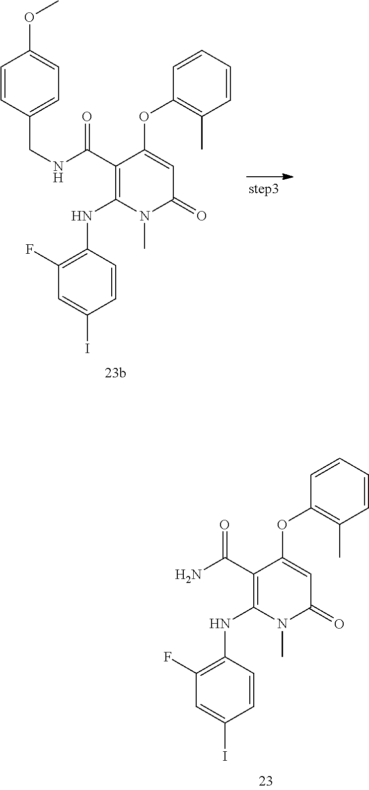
C1(C(NCC2=CC=C(OC)C=C2)=O)=C(NC2=C(F)C=C(I)C=C2)N(C)C(=O)C=C1OC1=C(C)C=CC=C1.C1(C(N)=O)=C(NC2=C(F)C=C(I)C=C2)N(C)C(=O)C=C1OC1=C(C)C=CC=C1
